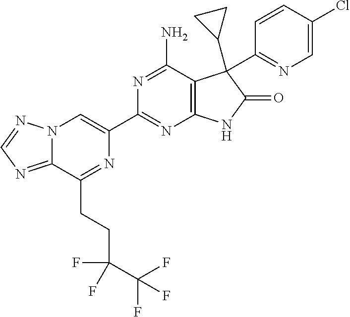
C12=NC=NN1C=C(C1=NC3=C(C(N)=N1)C(C1CC1)(C1=NC=C(Cl)C=C1)C(=O)N3)N=C2CCC(F)(C(F)(F)F)F
